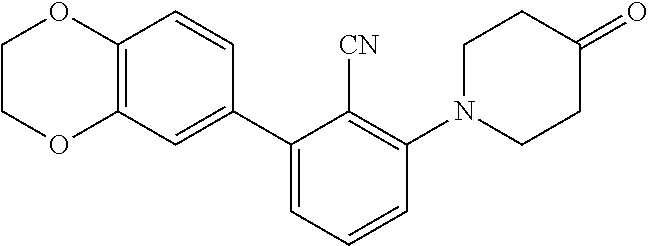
C1COC2=C(O1)C=CC(C1=CC=CC(N3CCC(=O)CC3)=C1[CN])=C2
